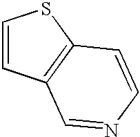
C1=CC2=C(S1)C=CN=C2
